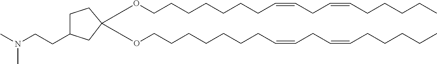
C1(CCN(C)C)CCC(OCCCCCCCC=CCC=CCCCCC)(OCCCCCCCC=CCC=CCCCCC)C1
